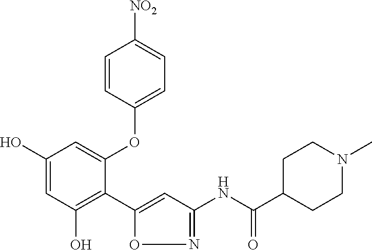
C1(O)=CC(O)=C(C2=CC(NC(C3CCN(C)CC3)=O)=NO2)C(OC2=CC=C([NO2])C=C2)=C1
